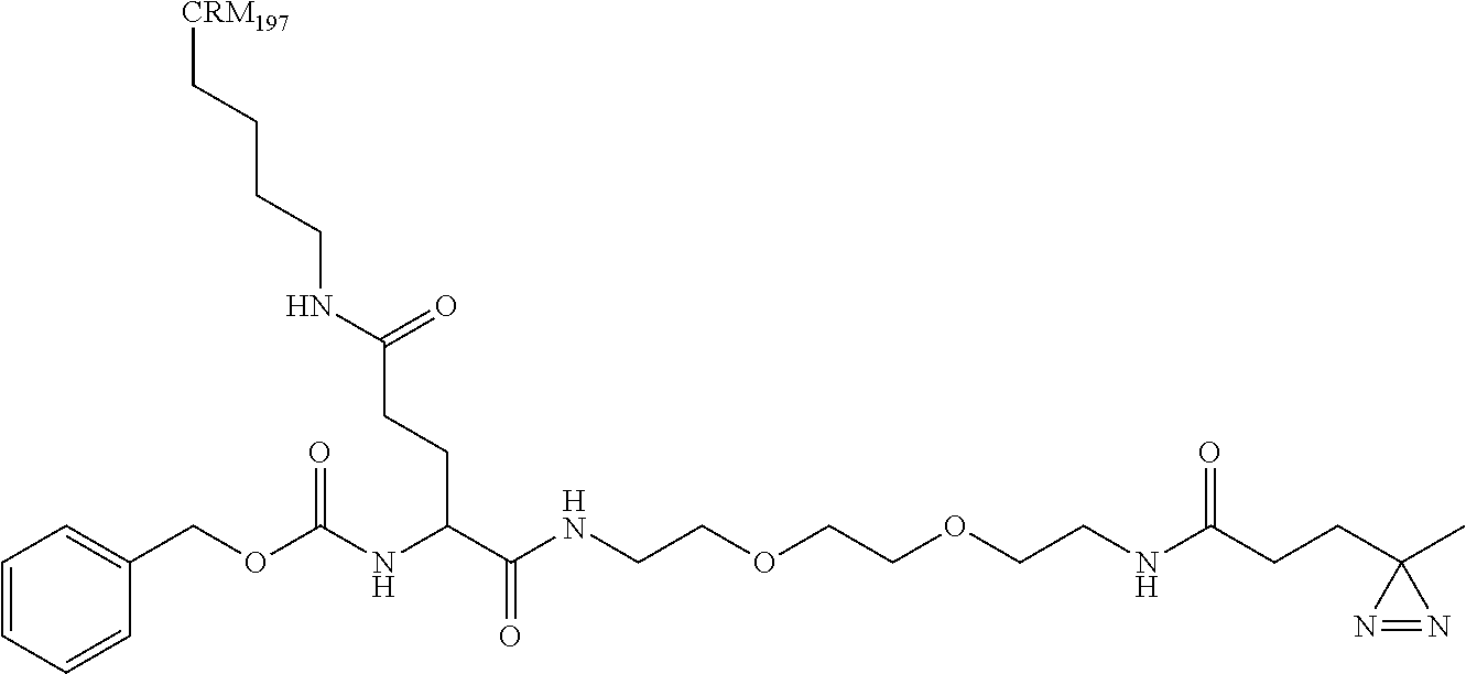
C1=CC=CC(COC(NC(C(NCCOCCOCCNC(CCC2(C)N=N2)=O)=O)CCC(NCCCC[CRM197])=O)=O)=C1
